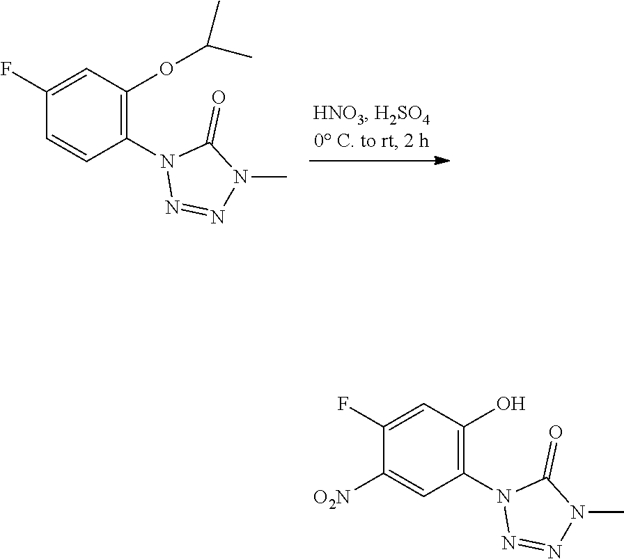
C1(F)=CC(O)=C(N2N=NN(C)C2=O)C=C1[O2N].C1(F)=CC(OC(C)C)=C(N2N=NN(C)C2=O)C=C1
